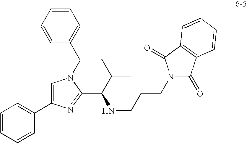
C1=CC=CC(C2=CN(CC3=CC=CC=C3)C(C(C(C)C)NCCCN3C(=O)C4=C(C3=O)C=CC=C4)=N2)=C1
